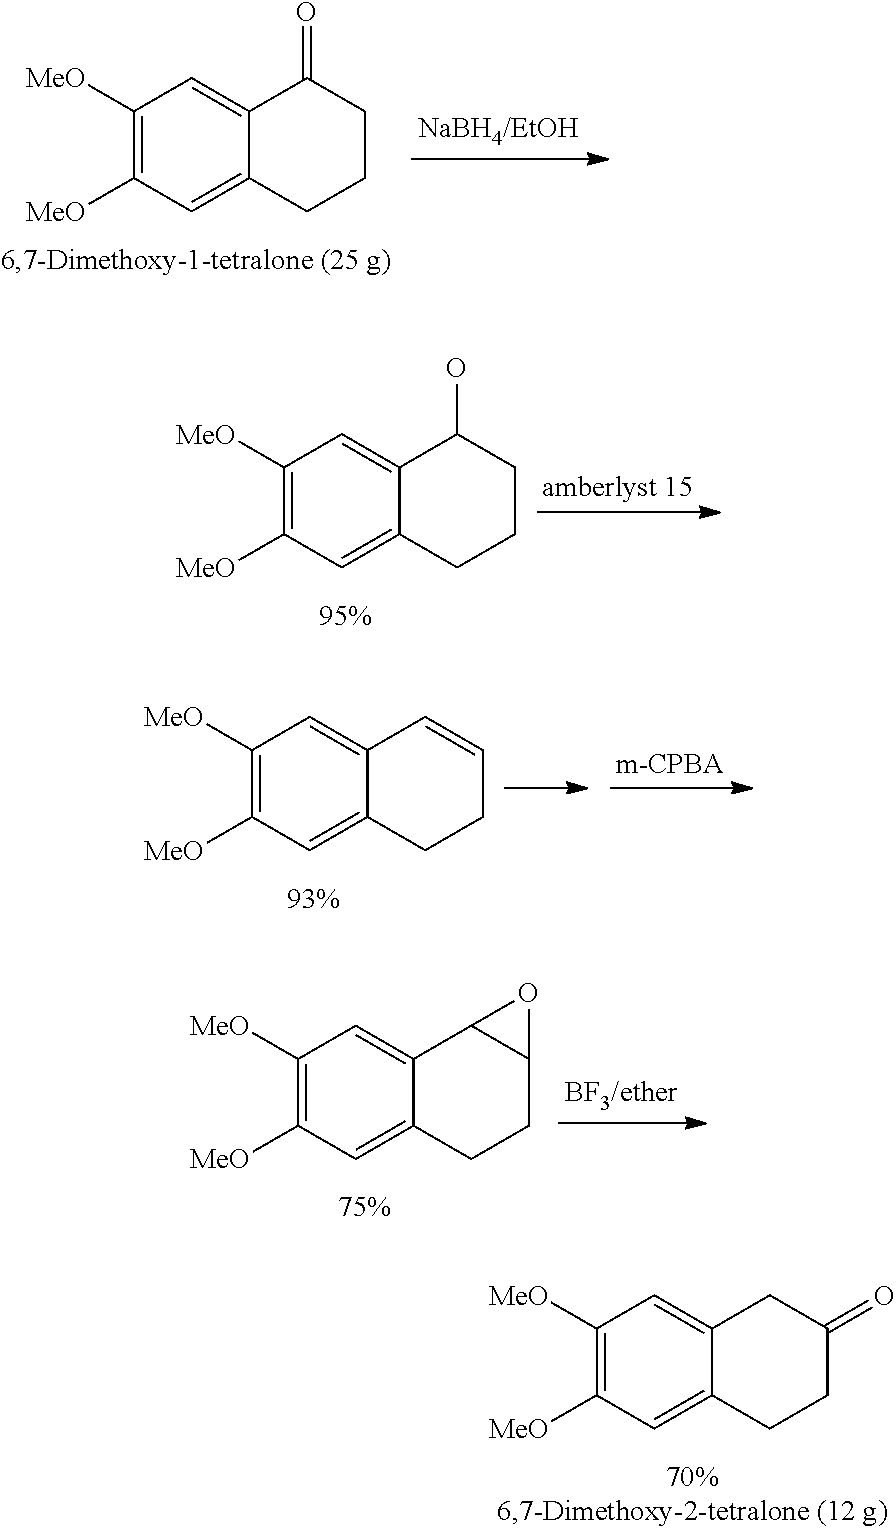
C1([MeO])=C([MeO])C=C2C(=C1)C(O)CCC2.C1([MeO])=C([MeO])C=C2C(=C1)CC(=O)CC2.C1([MeO])=C([MeO])C=C2C(=C1)C=CCC2.C1([MeO])=C([MeO])C=C2C(=C1)C1C(CC2)O1.C1([MeO])=C([MeO])C=C2C(=C1)C(=O)CCC2
